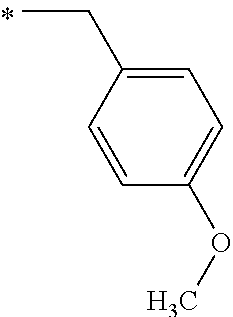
C1=CC(CC)=CC=C1OC
